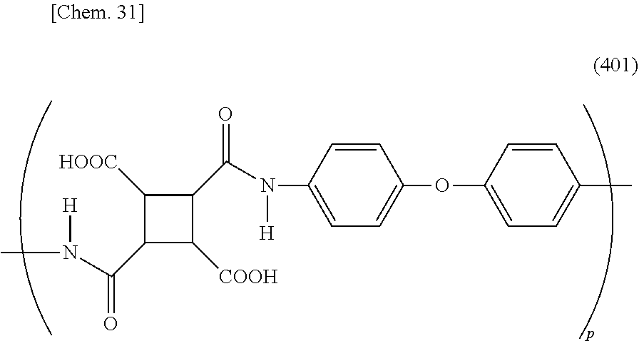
C1([HOOC])C(C(N([H])C)=O)C([COOH])C1C(N([H])C1=CC=C(OC2=CC=C(C)C=C2)C=C1)=O
